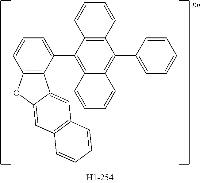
[Dn].C12=C(C(C3=CC=CC4=C3C3=CC5=C(C=C3O4)C=CC=C5)=C3C(=C1C1=CC=CC=C1)C=CC=C3)C=CC=C2
